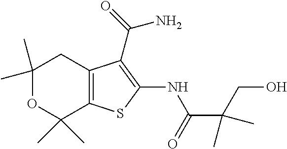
C1(C)(C)OC(C)(C)C2=C(C1)C(C(N)=O)=C(NC(=O)C(C)(CO)C)S2
